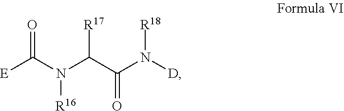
[E]C(N(C(C(N([D])[R18])=O)[R17])[R16])=O
